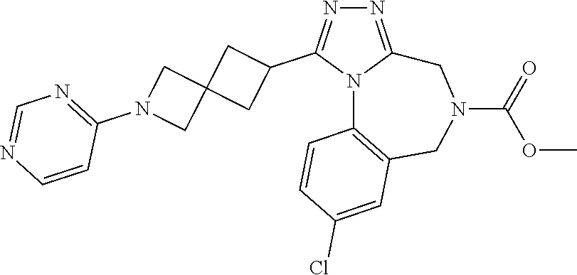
N1=C2N(C(C3CC4(C3)CN(C3=NC=NC=C3)C4)=N1)C1=C(CN(C(=O)OC)C2)C=C(Cl)C=C1
